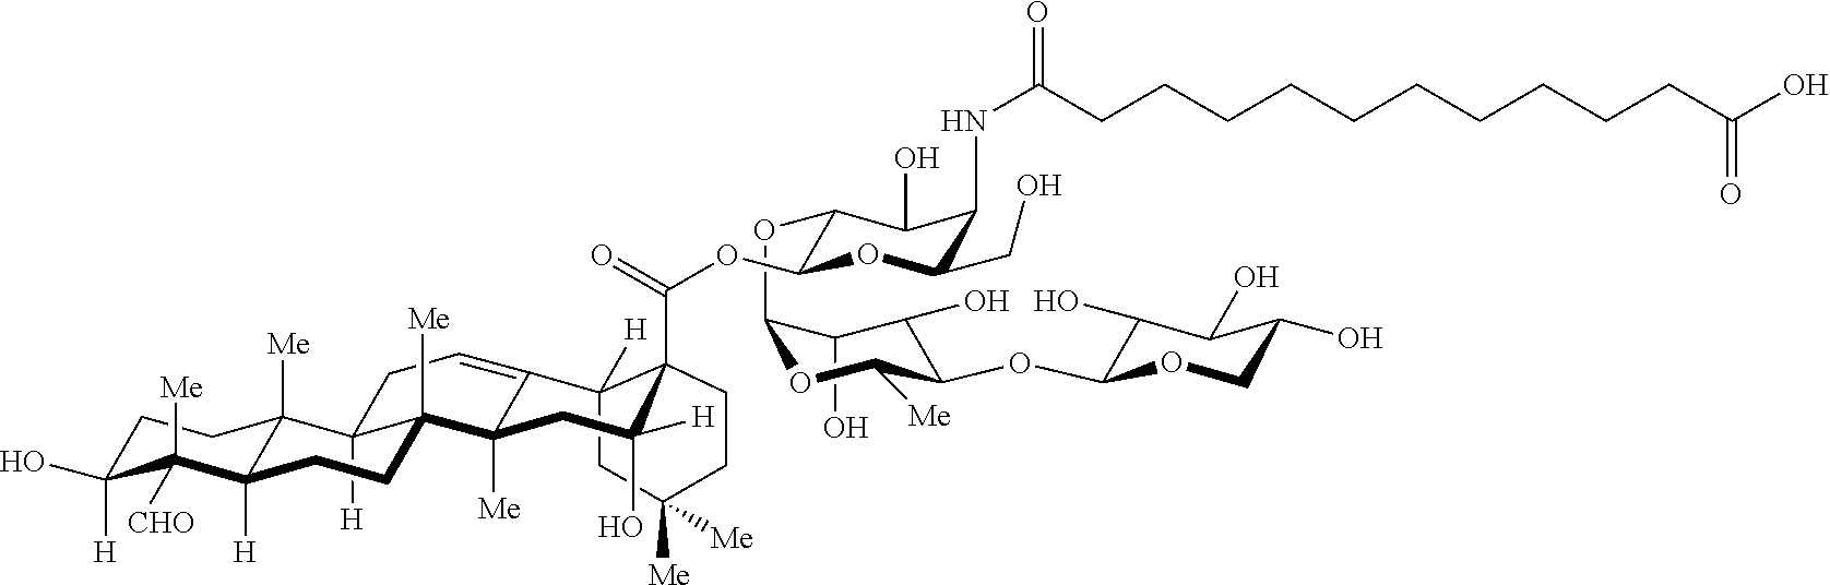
C1(OC2C(OC(C34C([H])(CC([Me])([Me])CC3)C3=CCC5([H])C6([Me])C([H])(C([Me])([CHO])C([H])(O)CC6)CCC5([Me])C3([Me])CC4([H])O)=O)OC(CO)C(NC(=O)CCCCCCCCCCC(O)=O)C2O)C(O)C(O)C(OC2C(O)C(O)C(O)CO2)C([Me])O1
